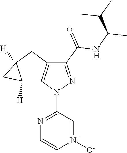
[N+]1([O-])=CC(N2N=C(C(=O)NC(C)C(C)C)C3=C2C2([H])C([H])(C3)C2)=NC=C1
